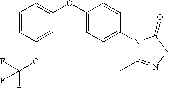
C1=CC(OC(F)(F)F)=CC(OC2=CC=C(N3C(C)=NNC3=O)C=C2)=C1
